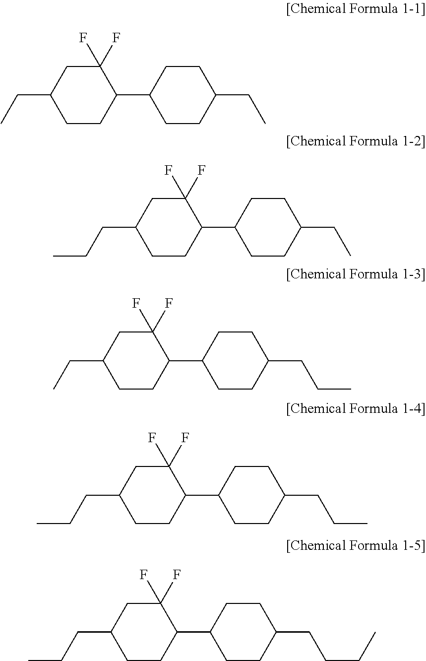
C1(C2CCC(CC)CC2)C(F)(F)CC(CC)CC1.C1(C2CCC(CC)CC2)C(F)(F)CC(CCC)CC1.C1(C2CCC(CCC)CC2)C(F)(F)CC(CC)CC1.C1(C2CCC(CCC)CC2)C(F)(F)CC(CCC)CC1.C1(C2CCC(CCCC)CC2)C(F)(F)CC(CCC)CC1
